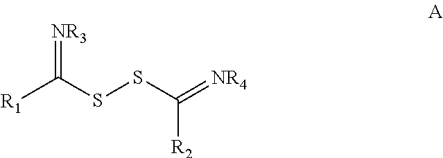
[R1]C(SSC([R2])=[NR4])=[NR3]
